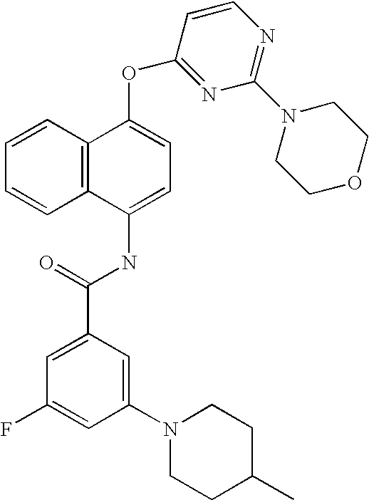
C1=CC2=C(C=C1)C(NC(C1=CC(F)=CC(N3CCC(C)CC3)=C1)=O)=CC=C2OC1=NC(N2CCOCC2)=NC=C1
